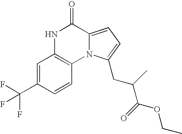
N1C2=C(N3C(=CC=C3CC(C(=O)OCC)C)C1=O)C=CC(C(F)(F)F)=C2
